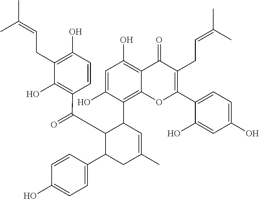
C1=C(O)C=CC(C2CC(C)=CC(C3=C4C(=C(O)C=C3O)C(=O)C(CC=C(C)C)=C(C3=CC=C(O)C=C3O)O4)C2C(C2=C(O)C(CC=C(C)C)=C(O)C=C2)=O)=C1
